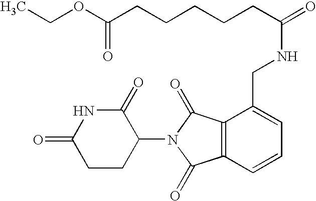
C1(=O)CCC(N2C(=O)C3=C(C=CC=C3CNC(=O)CCCCCC(OCC)=O)C2=O)C(=O)N1
